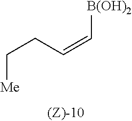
[Me]CCC=C[B(OH)2]
